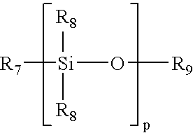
[R7][Si](O[R9])([R8])[R8]
